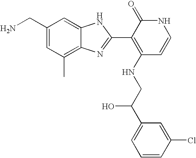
C1(CN)=CC(C)=C2C(=C1)NC(C1=C(NCC(C3=CC=CC(Cl)=C3)O)C=CNC1=O)=N2
